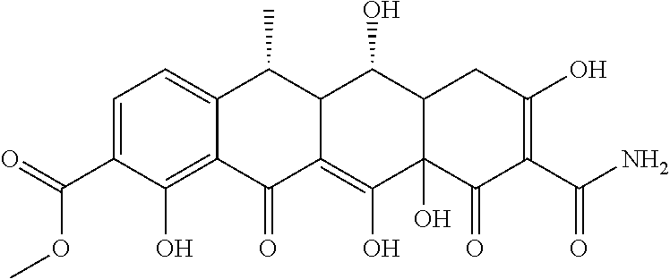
C1=C(C(=O)OC)C(O)=C2C(=C1)C(C)C1C(=C(O)C3(O)C(C1O)CC(O)=C(C(N)=O)C3=O)C2=O
